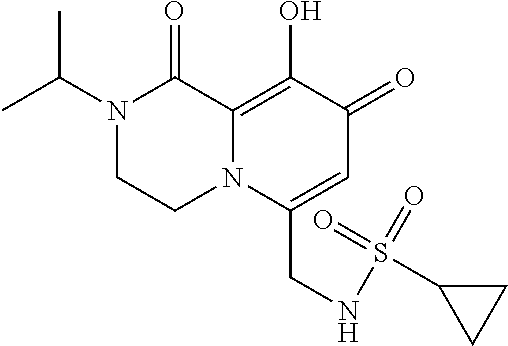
N1(C(C)C)CCN2C(=C(O)C(=O)C=C2CNS(=O)(=O)C2CC2)C1=O
